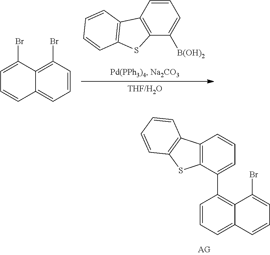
C1=C(Br)C2=C(Br)C=CC=C2C=C1.C1=CC2=C(C([B(OH)2])=C1)SC1=C2C=CC=C1.C12=C(C(C3=C4C(=CC=C3)C=CC=C4Br)=CC=C1)SC1=C2C=CC=C1
